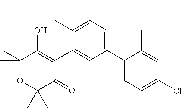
C1(C2=CC=C(Cl)C=C2C)=CC=C(CC)C(C2=C(O)C(C)(C)OC(C)(C)C2=O)=C1
